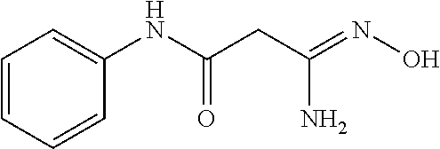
C1=CC=CC(NC(CC(=NO)N)=O)=C1
